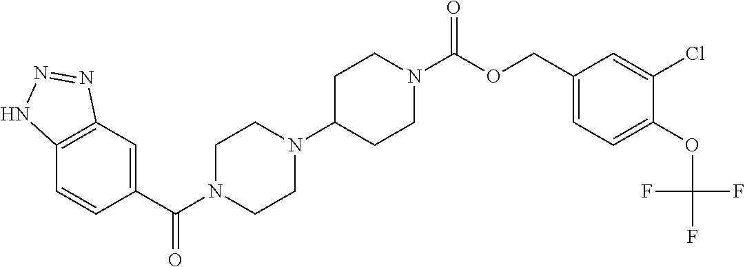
C12=C(C=C(C(=O)N3CCN(C4CCN(C(=O)OCC5=CC=C(OC(F)(F)F)C(Cl)=C5)CC4)CC3)C=C1)N=NN2
